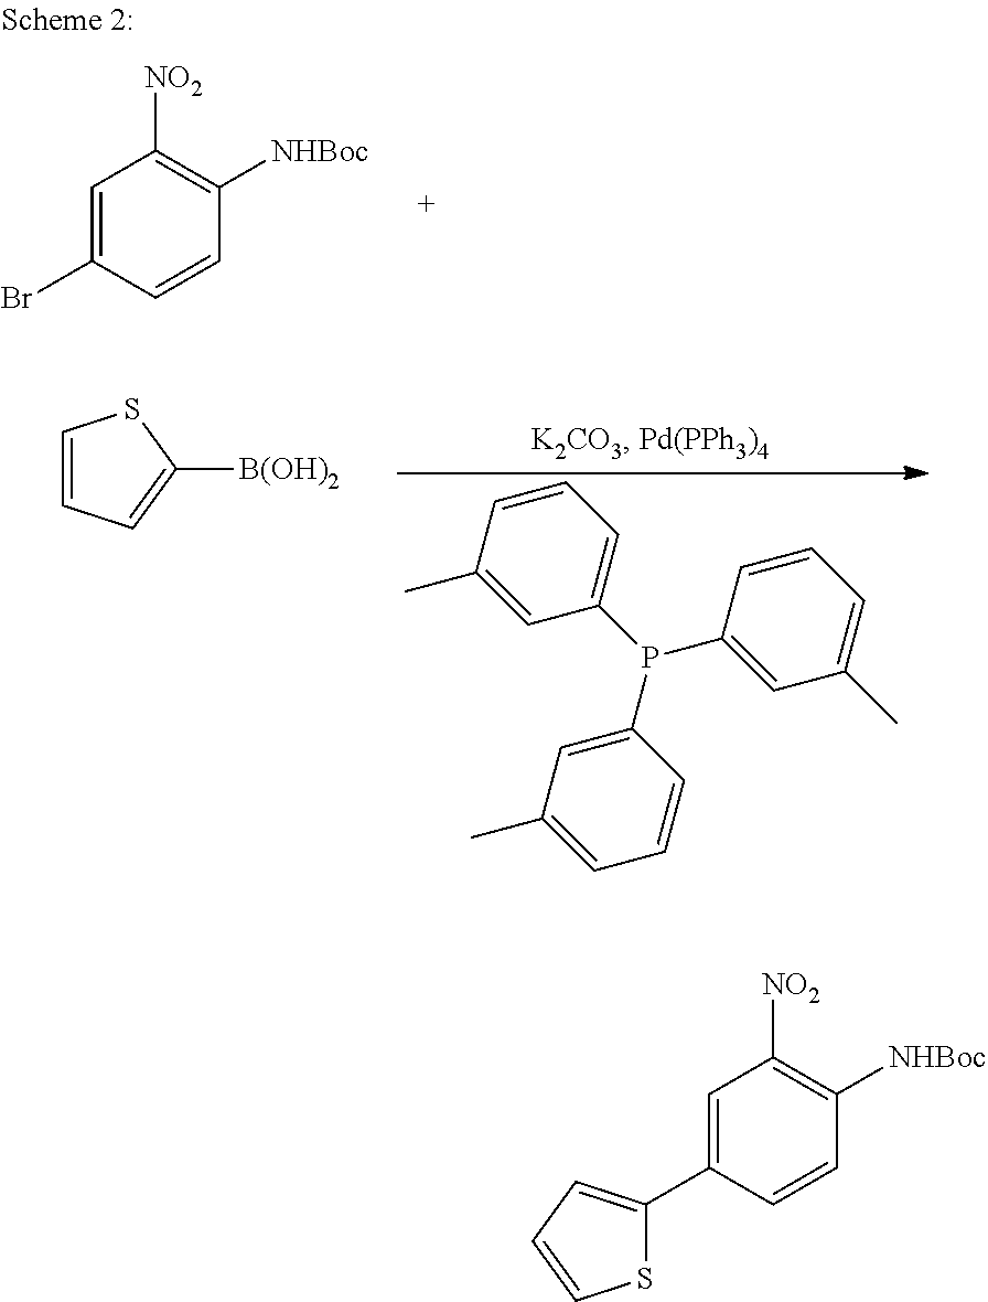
C1(C)=CC(P(C2=CC(C)=CC=C2)C2=CC(C)=CC=C2)=CC=C1.C1=CC=C([B(OH)2])S1.C1=C(Br)C=CC([NHBoc])=C1[NO2].C1=C(C2=CC=CS2)C=CC([NHBoc])=C1[NO2]
